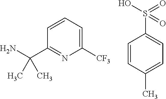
C1=CC=C([CF3])N=C1C(N)(C)C.C1=CC(C)=CC=C1S(O)(=O)=O
